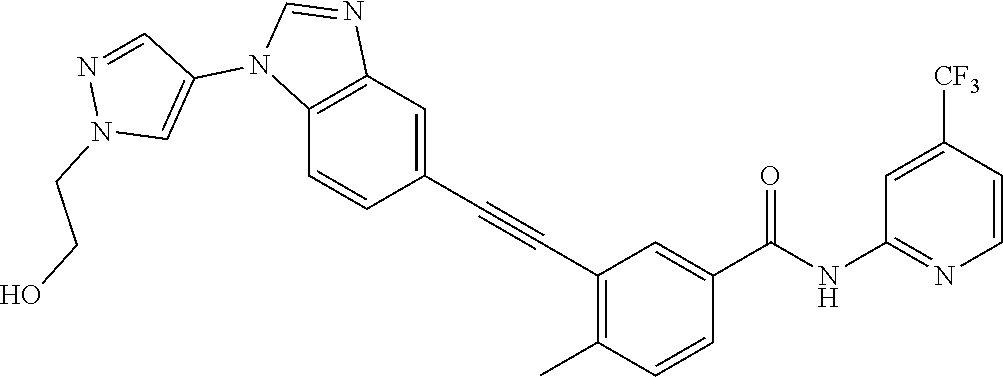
C1=CC([CF3])=CC(NC(C2=CC(C#CC3=CC4=C(C=C3)N(C3=CN(CCO)N=C3)C=N4)=C(C)C=C2)=O)=N1
